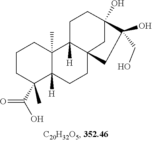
C1CC(C)(C(O)=O)C2([H])C(C)(C1)C1([H])CCC3(O)C(O)(CO)CC1(CC2)C3
